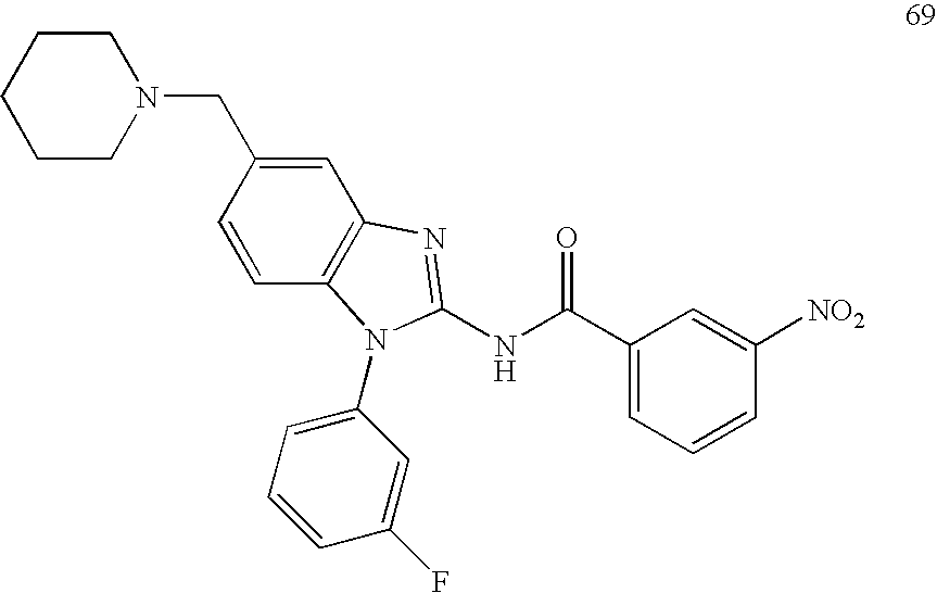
C(C1=CC2=C(C=C1)N(C1=CC=CC(F)=C1)C(NC(C1=CC=CC([NO2])=C1)=O)=N2)N1CCCCC1
